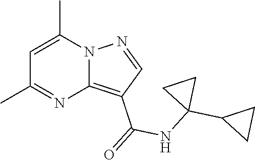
C12=C(C(=O)NC3(C4CC4)CC3)C=NN1C(C)=CC(C)=N2
